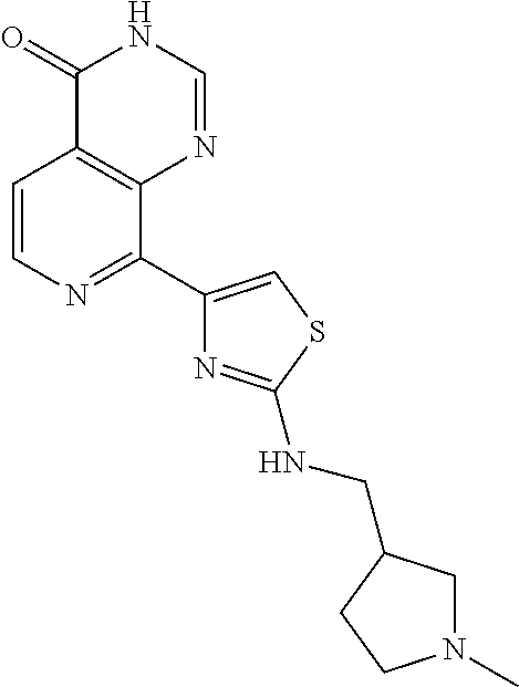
C1=CN=C(C2=CSC(NCC3CN(C)CC3)=N2)C2=C1C(=O)NC=N2
